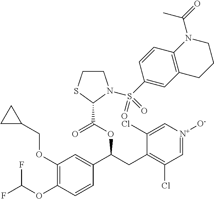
C1(OCC2CC2)=C(OC(F)F)C=CC(C(CC2=C(Cl)C=[N+]([O-])C=C2Cl)OC(=O)C2N(S(C3=CC4=C(C=C3)N(C(=O)C)CCC4)(=O)=O)CCS2)=C1
